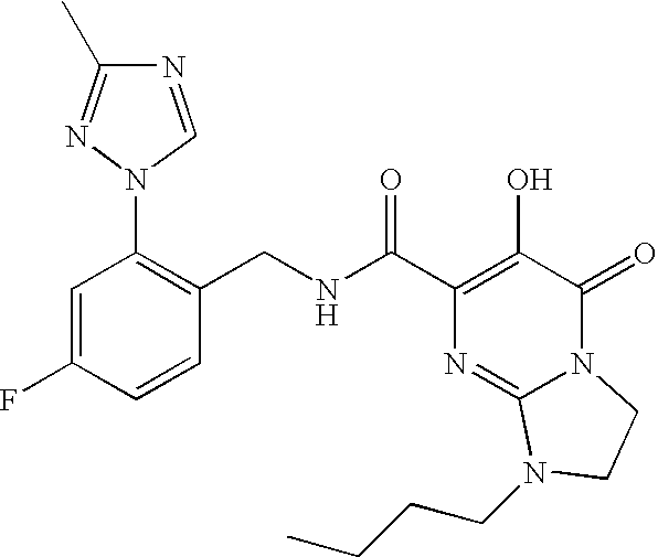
N(C(C1=C(O)C(=O)N2C(=N1)N(CCCC)CC2)=O)CC1=C(N2C=NC(C)=N2)C=C(F)C=C1
